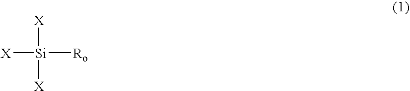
[X][Si]([Ro])([X])[X]
